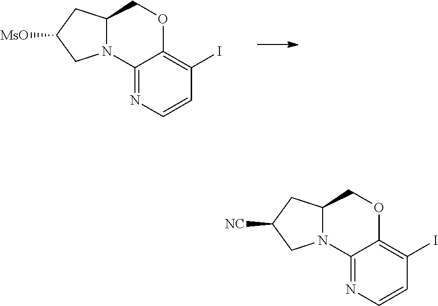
C12N(C3=NC=CC(I)=C3OC1)CC([MsO])C2.C12N(C3=NC=CC(I)=C3OC1)CC([NC])C2
